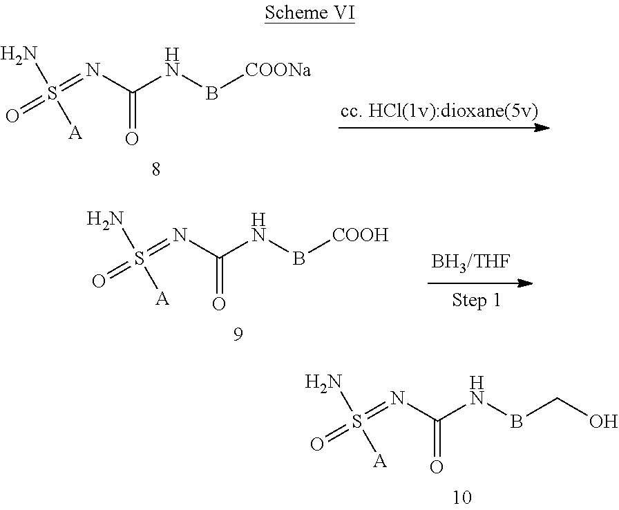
O=S(=NC(NB[COONa])=O)(N)[A].O=S(=NC(NB[COOH])=O)(N)[A].O=S(=NC(NBCO)=O)(N)[A]
